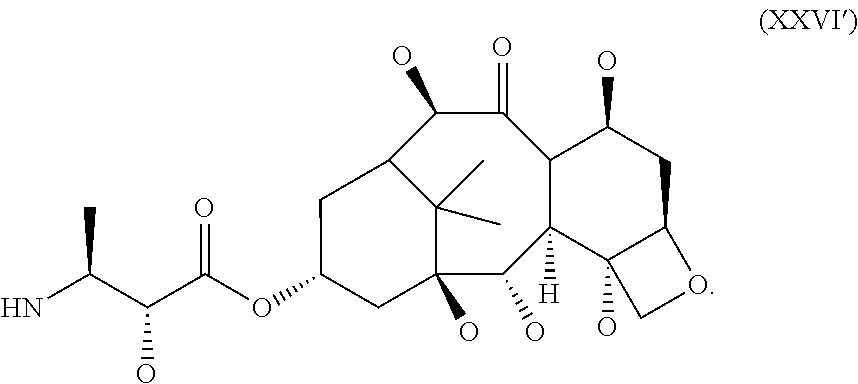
O(C(C(C(N)C)O)=O)C1CC2(O)C(O)C3([H])C(C(=O)C(O)C(C2(C)C)C1)C(O)CC1C3(O)CO1
